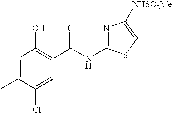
C1=C(C)C(Cl)=CC(C(NC2=NC([NHSO2Me])=C(C)S2)=O)=C1O
